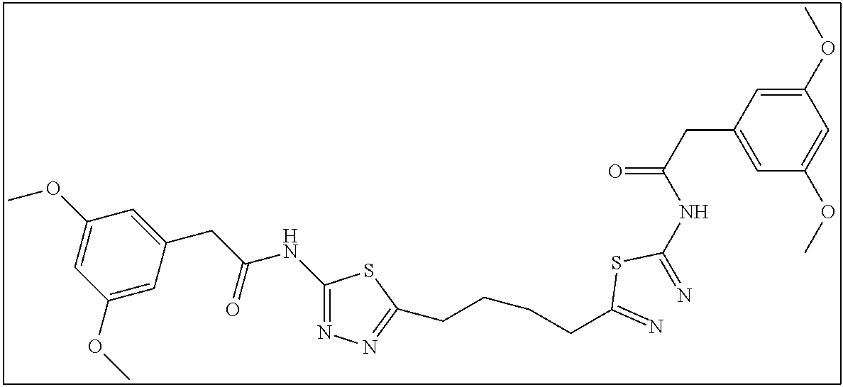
C1(NC(CC2=CC(OC)=CC(OC)=C2)=O)=NN=C(CCCCC(=N)SC(=N)NC(CC2=CC(OC)=CC(OC)=C2)=O)S1
